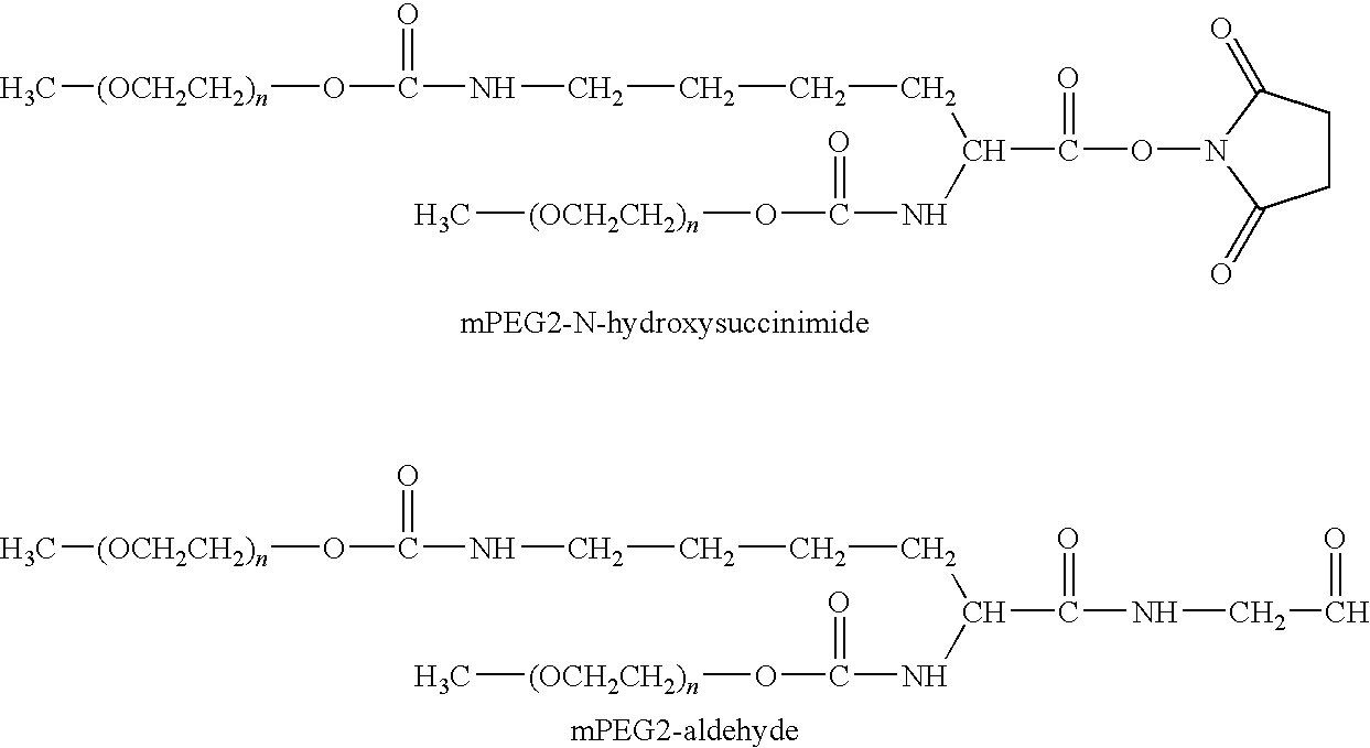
C1CC(=O)N(OC(=O)C(NC(O[(OCH2CH2)n]C)=O)CCCCNC(O[(OCH2CH2)n]C)=O)C1=O.N(C(=O)C(NC(O[(OCH2CH2)n]C)=O)CCCCNC(O[(OCH2CH2)n]C)=O)CC=O
